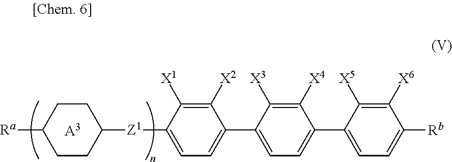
C1CC([Z1]C2=CC=C(C3=CC=C(C4=CC=C([Rb])C([X6])=C4[X5])C([X4])=C3[X3])C([X2])=C2[X1])CCC1[Ra].[A3]
